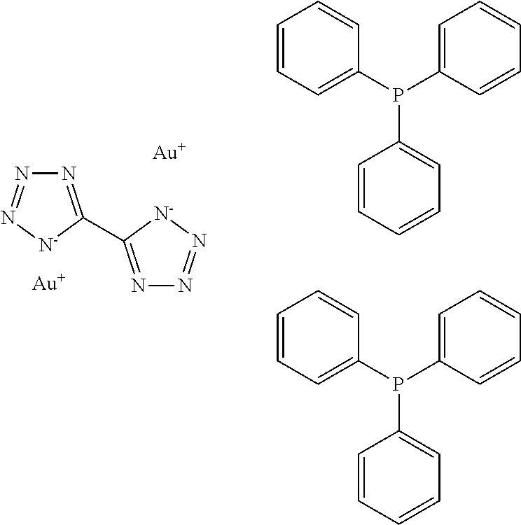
N1=C(C2=NN=N[N-]2)[N-]N=N1.[Au].[Au].P(C1=CC=CC=C1)(C1=CC=CC=C1)C1=CC=CC=C1.P(C1=CC=CC=C1)(C1=CC=CC=C1)C1=CC=CC=C1
